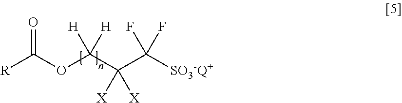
[R]C(OC(C(C([SO3-Q+])(F)F)([X])[X])([H])[H])=O
